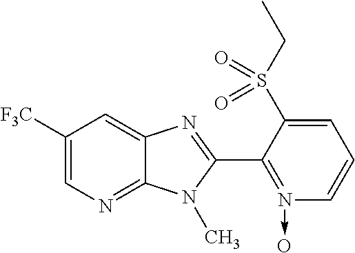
C1([F3C])=CN=C2C(=C1)N=C(C1=N(->O)C=CC=C1S(CC)(=O)=O)N2C
